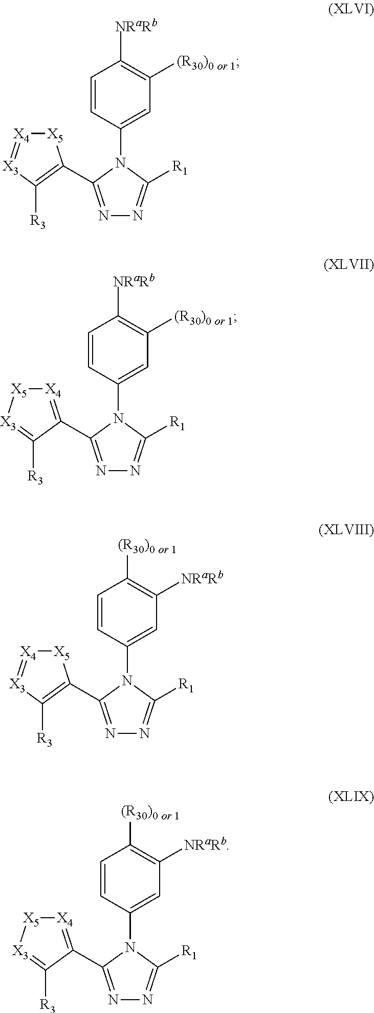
C1=CC(N2C(C3=C([R3])[X3]=[X4][X5]3)=NN=C2[R1])=CC([(R30)0 or 1])=C1[NRaRb].C1=CC(N2C(C3=[X4][X5][X3]=C3[R3])=NN=C2[R1])=CC([(R30)0 or 1])=C1[NRaRb].C1=CC(N2C(C3=C([R3])[X3]=[X4][X5]3)=NN=C2[R1])=CC([NRaRb])=C1[(R30)0 or 1].C1=CC(N2C(C3=[X4][X5][X3]=C3[R3])=NN=C2[R1])=CC([NRaRb])=C1[(R30)0 or 1]
